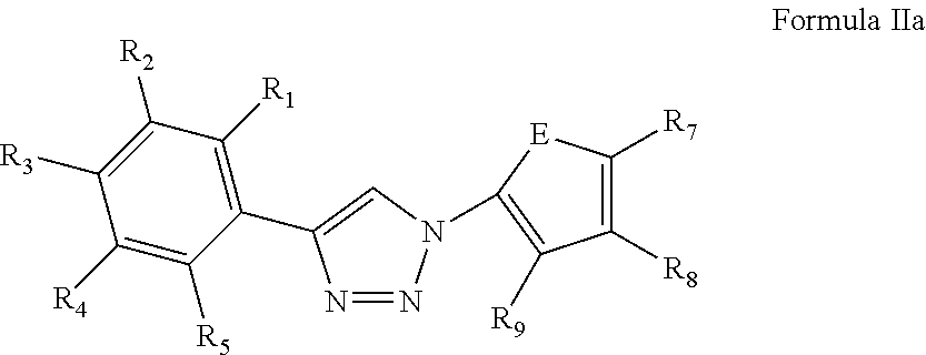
C1([R4])=C([R5])C(C2=CN(C3=C([R9])C([R8])=C([R7])[E]3)N=N2)=C([R1])C([R2])=C1[R3]
